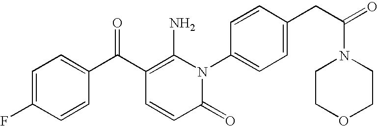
C1=C(F)C=CC(C(C2=C(N)N(C3=CC=C(CC(N4CCOCC4)=O)C=C3)C(=O)C=C2)=O)=C1
